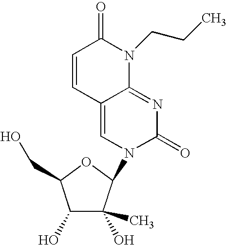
C12=CN(C3C(C)(O)C(O)C(CO)O3)C(=O)N=C1N(CCC)C(=O)C=C2
